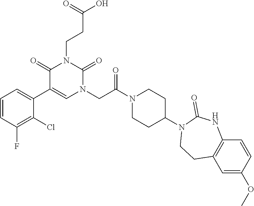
C1=CC(F)=C(Cl)C(C2=CN(CC(N3CCC(N4C(=O)NC5=C(C=C(OC)C=C5)CC4)CC3)=O)C(=O)N(CCC(O)=O)C2=O)=C1
